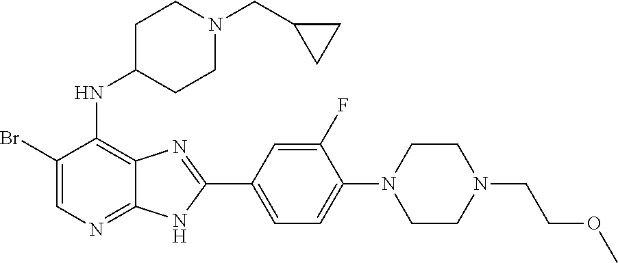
BrC1=CN=C2C(=C1NC1CCN(CC3CC3)CC1)N=C(C1=CC=C(N3CCN(CCOC)CC3)C(F)=C1)N2
